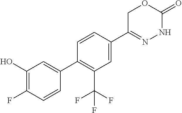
C1C(C2=CC(C(F)(F)F)=C(C3=CC(O)=C(F)C=C3)C=C2)=NNC(=O)O1
